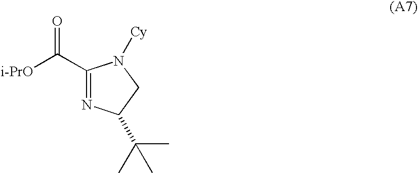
C1(C([i-PrO])=O)=NC(C(C)(C)C)CN1[Cy]
